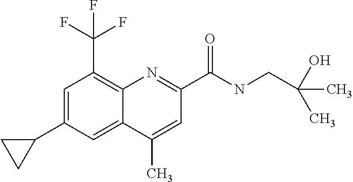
C1(C)=CC(C(NCC(O)(C)C)=O)=NC2=C(C(F)(F)F)C=C(C3CC3)C=C12
